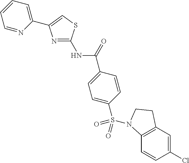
N1=C(NC(=O)C2=CC=C(S(=O)(=O)N3C4=C(C=C(Cl)C=C4)CC3)C=C2)SC=C1C1=CC=CC=N1
